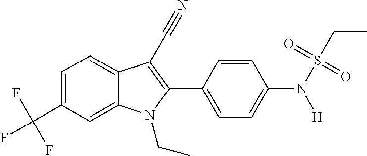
C1=C(C(F)(F)F)C=C2C(=C1)C(C#N)=C(C1=CC=C(N([H])S(CC)(=O)=O)C=C1)N2CC
